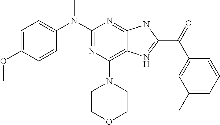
C1(N(C2=NC(N3CCOCC3)=C3C(=N2)NC(C(C2=CC(C)=CC=C2)=O)=N3)C)=CC=C(OC)C=C1
